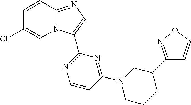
C12=NC=C(C3=NC=CC(N4CCCC(C5=NOC=C5)C4)=N3)N1C=C(Cl)C=C2
